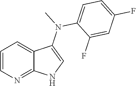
C1=CN=C2C(=C1)C(N(C1=CC=C(F)C=C1F)C)=CN2
